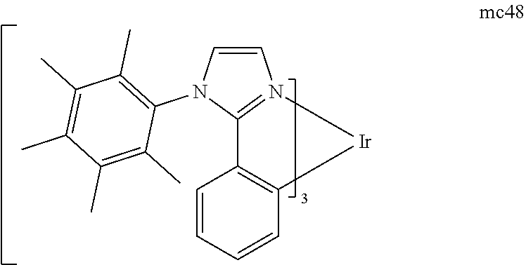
C1=CC=CC2=C1C1=N(C=CN1C1=C(C)C(C)=C(C)C(C)=C1C)[Ir]2
